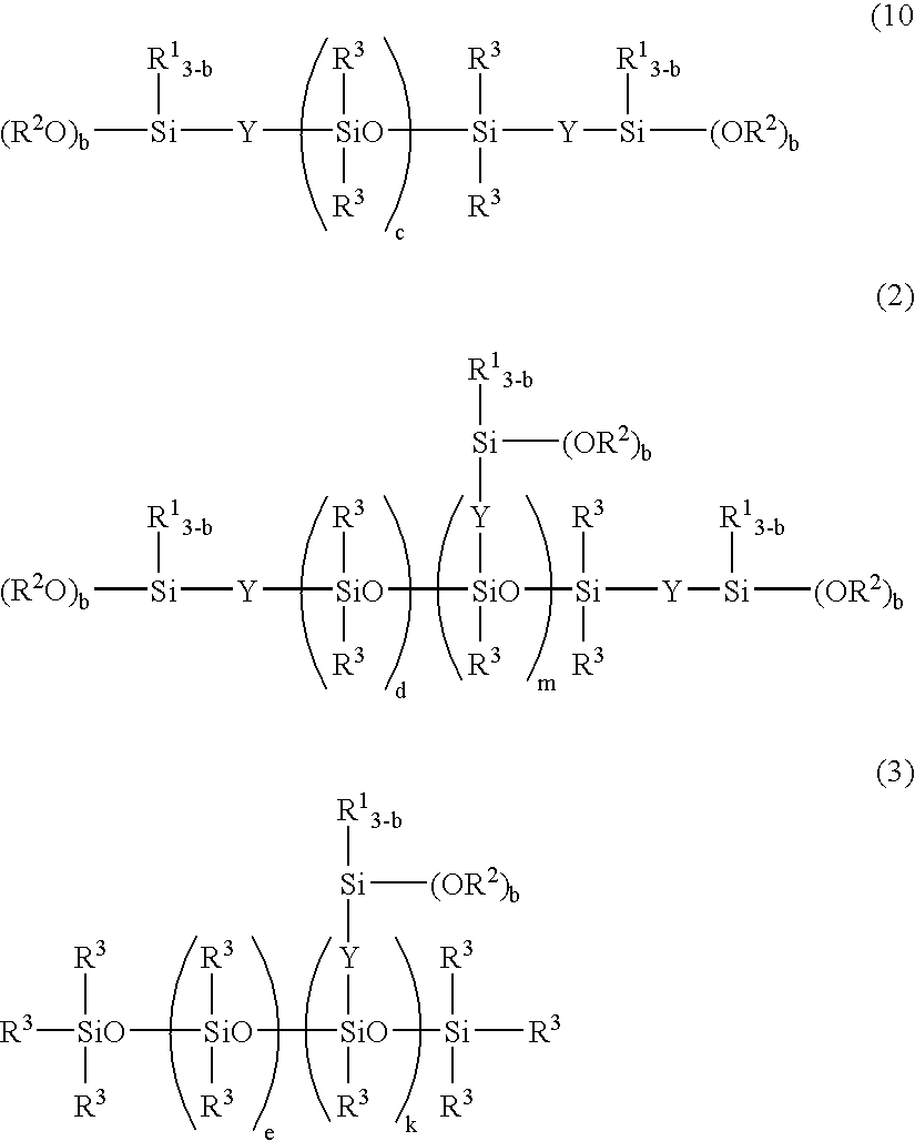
[SiO]([Si]([Y][Si]([(OR2)b])[R13-b])([R3])[R3])([Y][Si]([(R2O)b])[R13-b])([R3])[R3].[SiO]([SiO]([R3])([Y][Si]([R13-b])[(OR2)b])[Si]([Y][Si]([(OR2)b])[R13-b])([R3])[R3])([Y][Si]([(R2O)b])[R13-b])([R3])[R3].[SiO]([SiO]([R3])([Y][Si]([R13-b])[(OR2)b])[Si]([R3])([R3])[R3])([SiO]([R3])([R3])[R3])([R3])[R3]
